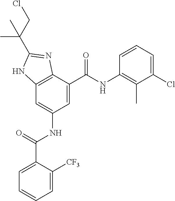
C12=C(C(C(=O)NC3=C(C)C(Cl)=CC=C3)=CC(NC(C3=CC=CC=C3[CF3])=O)=C1)N=C(C(CCl)(C)C)N2
